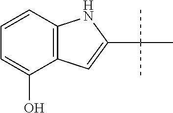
C12=C(C(O)=CC=C1)C=C(C(C)(C)C)N2
